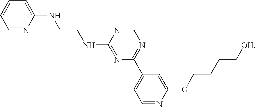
C1=CC=NC(NCCNC2=NC(C3=CC=NC(OCCCC[OH])=C3)=NC=N2)=C1
